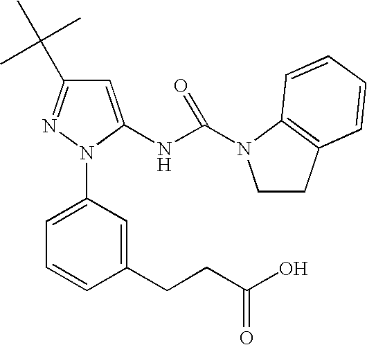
C1=C(NC(=O)N2CCC3=C2C=CC=C3)N(C2=CC=CC(CCC(O)=O)=C2)N=C1C(C)(C)C
